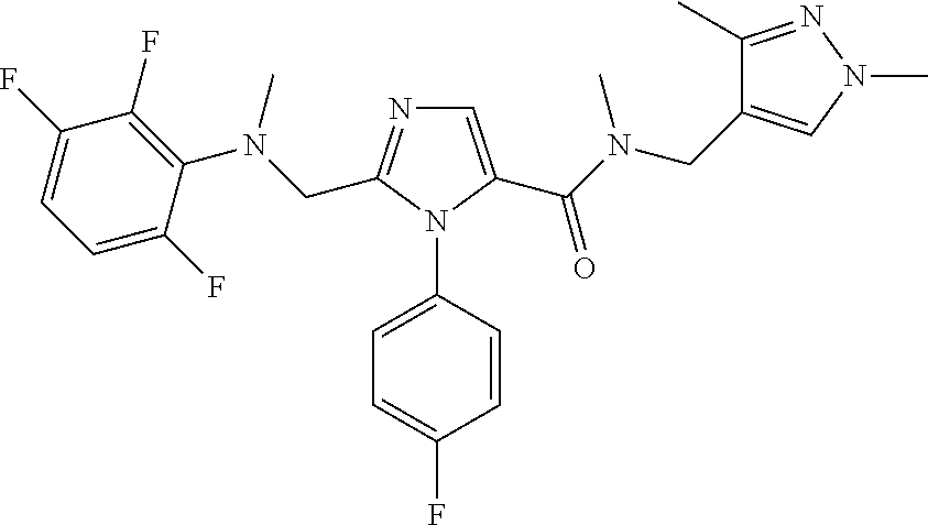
C1=C(C(N(CC2=CN(C)N=C2C)C)=O)N(C2=CC=C(F)C=C2)C(CN(C2=C(F)C(F)=CC=C2F)C)=N1
